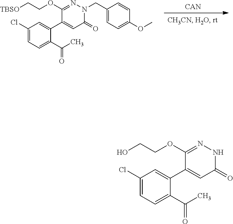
C1(CN2N=C(OCC[TBSO])C(C3=CC(Cl)=CC=C3C(C)=O)=CC2=O)=CC=C(OC)C=C1.[CAN].N1N=C(OCCO)C(C2=CC(Cl)=CC=C2C(C)=O)=CC1=O
